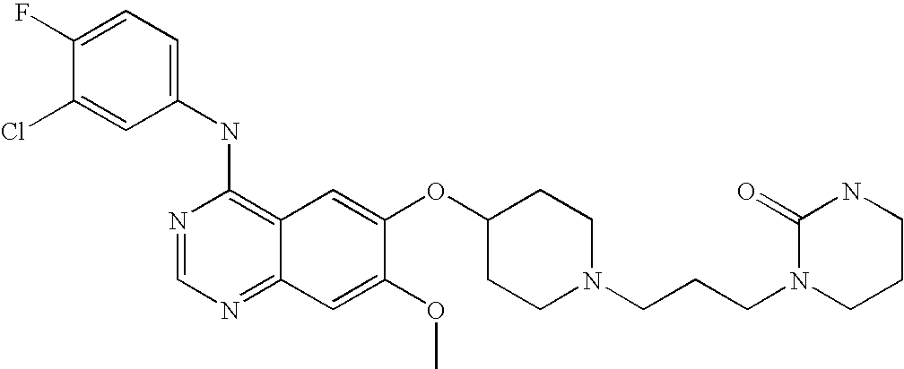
C1=C(Cl)C(F)=CC=C1NC1=C2C(=NC=N1)C=C(OC)C(OC1CCN(CCCN3CCCNC3=O)CC1)=C2
